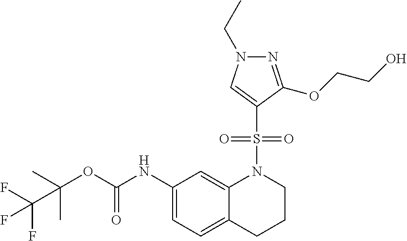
C(OC(NC1=CC=C2C(=C1)N(S(=O)(=O)C1=CN(CC)N=C1OCCO)CCC2)=O)(C)(C)C(F)(F)F
